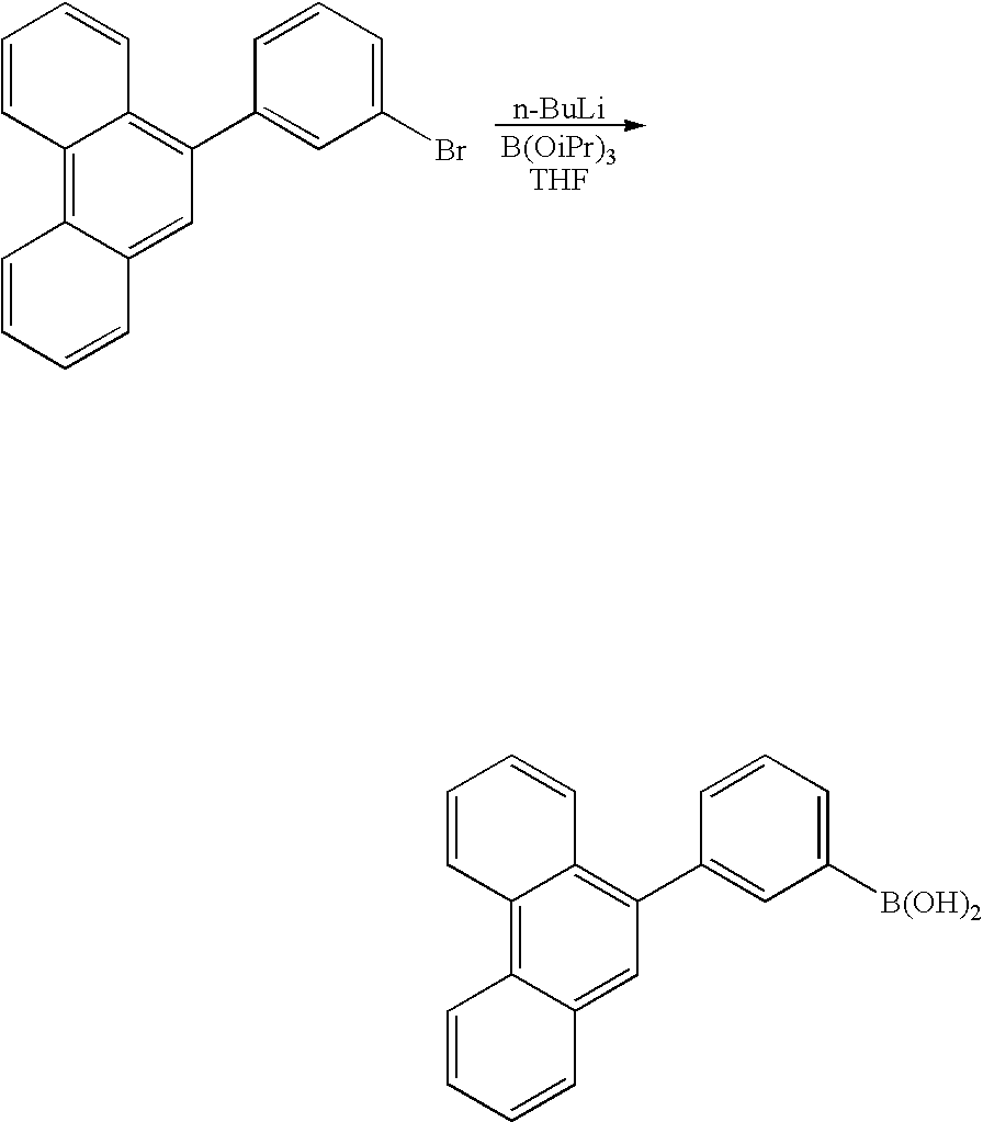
C12=C3C(=CC(C4=CC(Br)=CC=C4)=C1C=CC=C2)C=CC=C3.[n-BuLi].[B(OiPr)3THF].C12=C3C(=CC(C4=CC([B(OH)2])=CC=C4)=C1C=CC=C2)C=CC=C3
